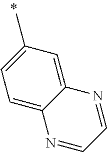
C12=CC(C)=CC=C1N=CC=N2
